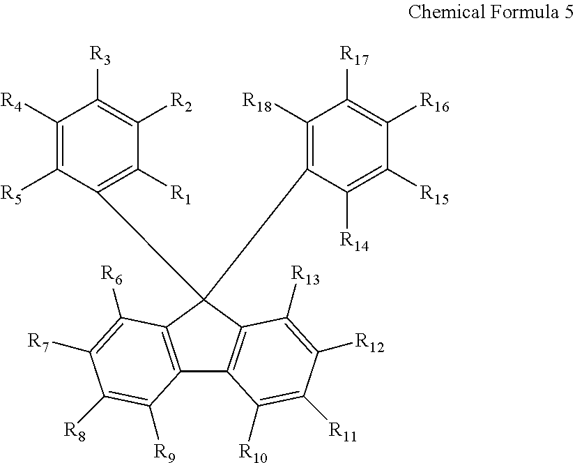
C1([R4])=C([R5])C(C2(C3=C([R18])C([R17])=C([R16])C([R15])=C3[R14])C3=C(C4=C2C([R6])=C([R7])C([R8])=C4[R9])C([R10])=C([R11])C([R12])=C3[R13])=C([R1])C([R2])=C1[R3]
